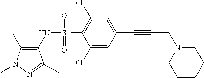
C1(C)=C(N[S+](C2=C(Cl)C=C(C#CCN3CCCCC3)C=C2Cl)([O-])=O)C(C)=NN1C
